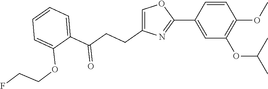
C1=C(CCC(C2=CC=CC=C2OCCF)=O)N=C(C2=CC(OC(C)C)=C(OC)C=C2)O1
